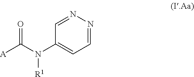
C1=NN=CC(N(C([A])=O)[R1])=C1
